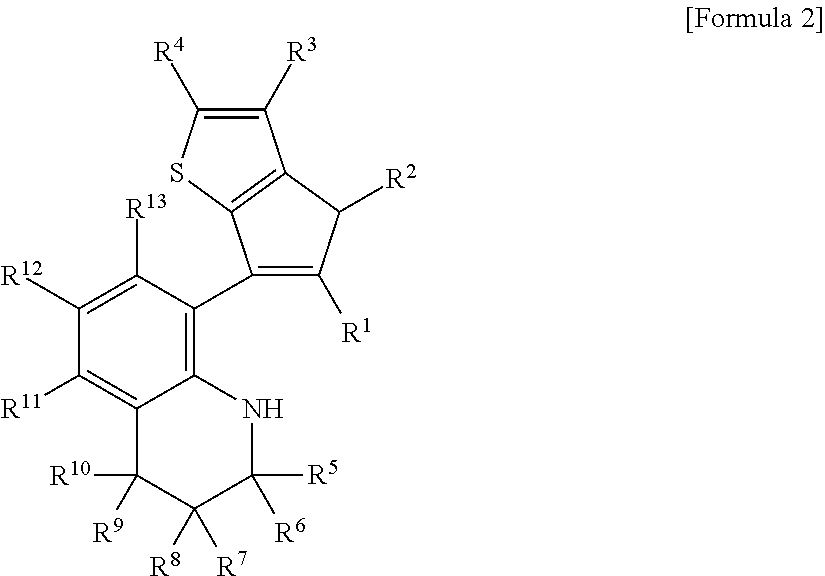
C12=C(C3=C([R1])C([R2])C4=C3SC([R4])=C4[R3])C([R13])=C([R12])C([R11])=C1C([R10])([R9])C([R8])([R7])C([R5])([R6])N2
